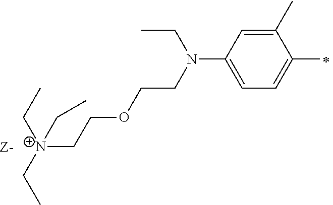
CC[N+](CC)(CCOCCN(C1=CC=C(C)C(C)=C1)CC)CC
